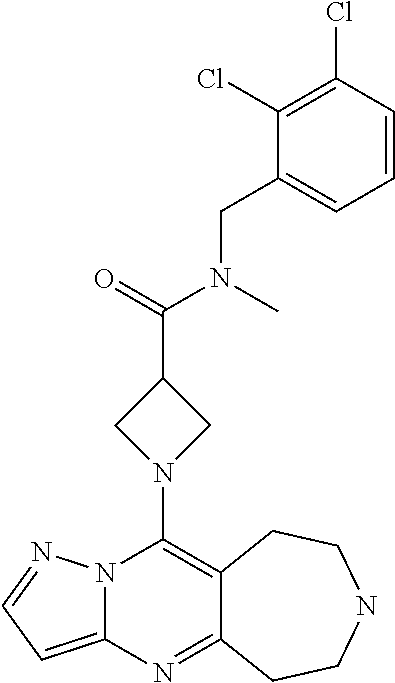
N12C(=CC=N1)N=C1C(=C2N2CC(C(=O)N(C)CC3=CC=CC(Cl)=C3Cl)C2)CCNCC1
